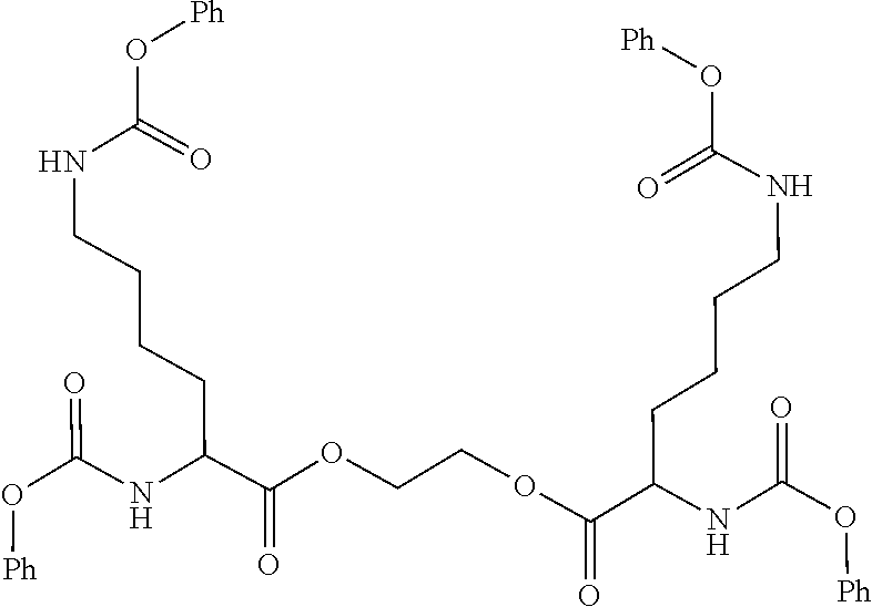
O(C(NCCCCC(NC(=O)O[Ph])C(OCCOC(C(CCCCNC(O[Ph])=O)NC(O[Ph])=O)=O)=O)=O)[Ph]
